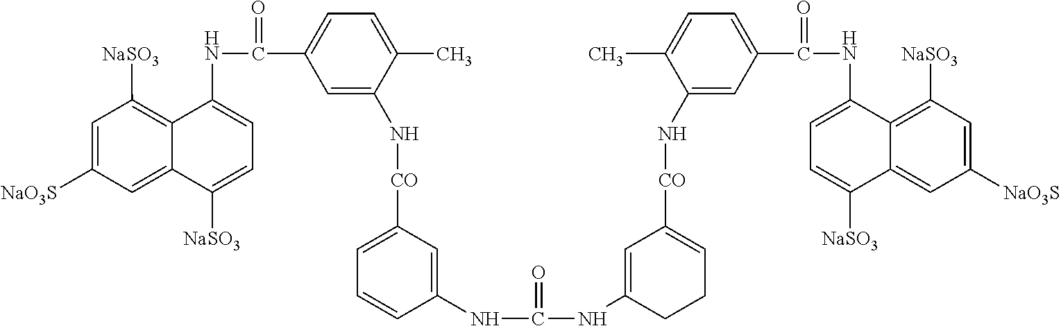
C1=C([NaO3S])C=C2C(=C1[NaSO3])C(NC(=O)C1=CC=C(C)C(N[CO]C3=CC=CC(NC(=O)NC4=CC([CO]NC5=CC(C(=O)NC6=CC=C([NaSO3])C7=CC([NaO3S])=CC([NaSO3])=C67)=CC=C5C)=CCC4)=C3)=C1)=CC=C2[NaSO3]
